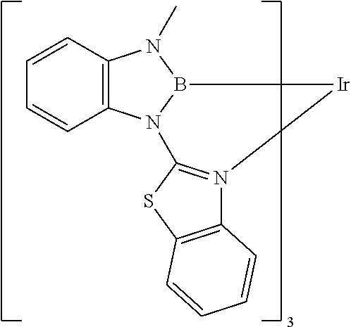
C1=CC2=C(C=C1)N1B(N2C)[Ir]N2=C1SC1=C2C=CC=C1
